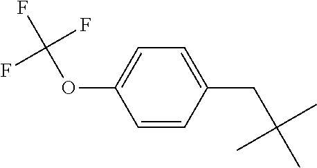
C1=CC(CC(C)(C)C)=CC=C1OC(F)(F)F
